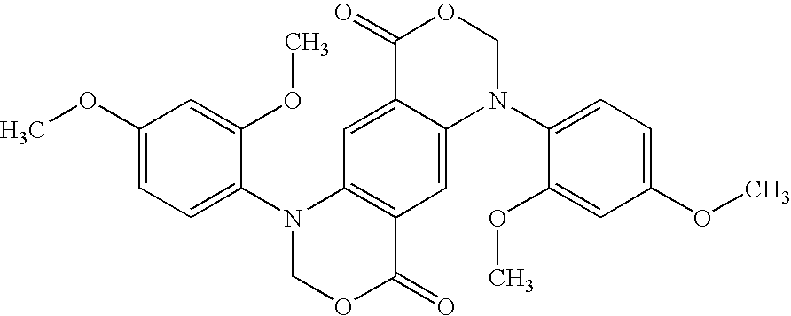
C1=C2C(=CC3=C1N(C1=CC=C(OC)C=C1OC)COC3=O)N(C1=CC=C(OC)C=C1OC)COC2=O
